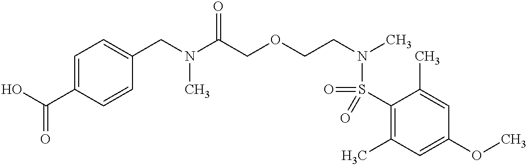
C1=C(C(O)=O)C=CC(CN(C(COCCN(C)S(=O)(C2=C(C)C=C(OC)C=C2C)=O)=O)C)=C1
